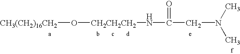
C(N(C)C)C(=O)N[CH2CH2CH2]O[CH3(CH2)16CH2]
